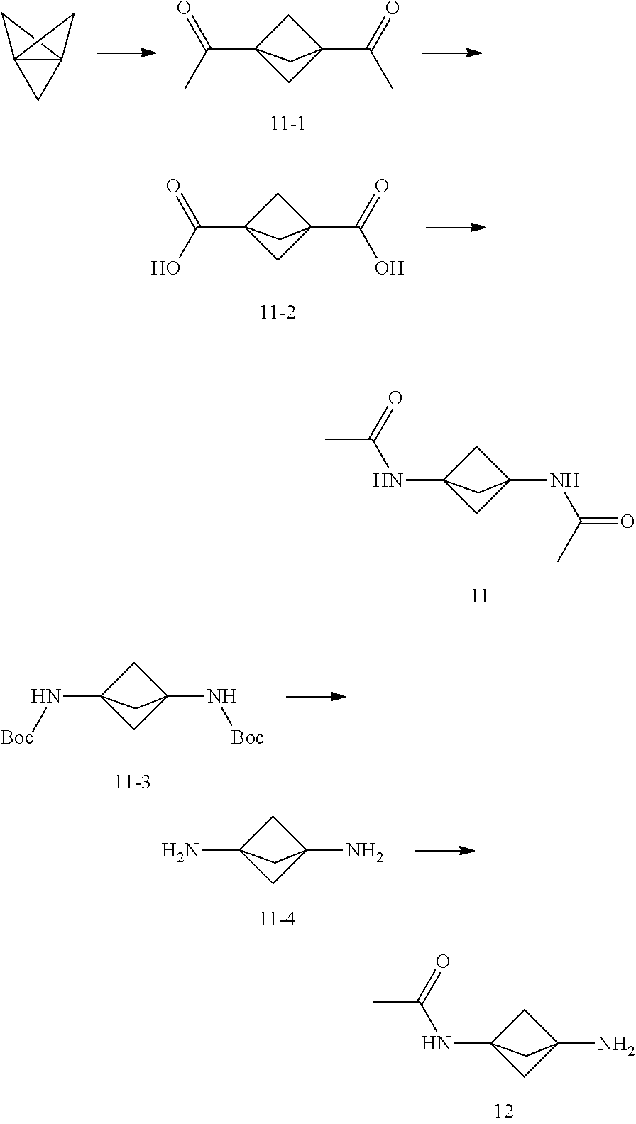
C123CC1(C2)C3.C(C12CC(C(=O)C)(C1)C2)(C)=O.C(C12CC(C(=O)O)(C1)C2)(O)=O.N(C12CC(NC(=O)C)(C1)C2)C(C)=O.N(C12CC(N[Boc])(C1)C2)[Boc].NC12CC(N)(C1)C2.N(C12CC(N)(C1)C2)C(C)=O
